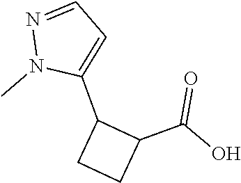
C1(C2CCC2C(=O)O)=CC=NN1C
